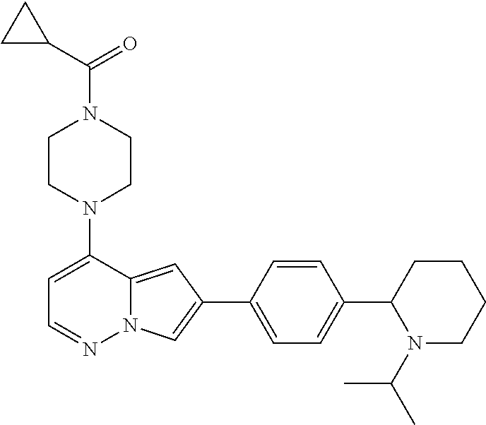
N1(C2=CC=NN3C2=CC(C2=CC=C(C4N(C(C)C)CCCC4)C=C2)=C3)CCN(C(C2CC2)=O)CC1
